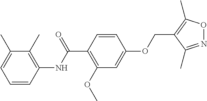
C1=CC(NC(C2=C(OC)C=C(OCC3=C(C)ON=C3C)C=C2)=O)=C(C)C(C)=C1
